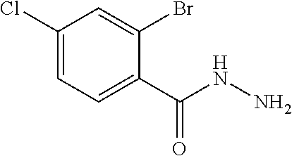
C1(Cl)=CC=C(C(NN)=O)C(Br)=C1
